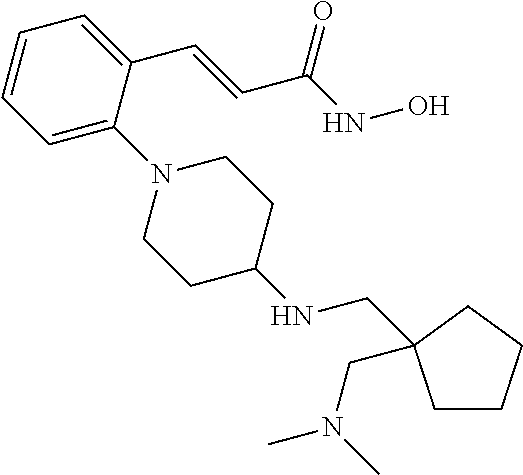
C1=C(N2CCC(NCC3(CN(C)C)CCCC3)CC2)C(C=CC(NO)=O)=CC=C1
